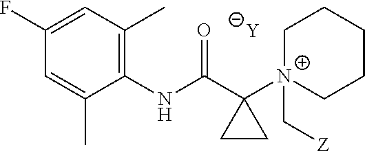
[Y].C1=C(C)C(NC(C2([N+]3(C[Z])CCCCC3)CC2)=O)=C(C)C=C1F
